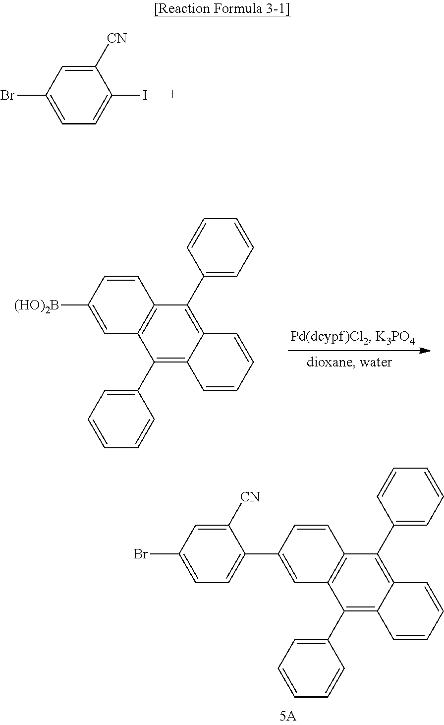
C1([CN])=CC(Br)=CC=C1I.C1=CC([(HO)2B])=CC2=C1C(C1=CC=CC=C1)=C1C(=C2C2=CC=CC=C2)C=CC=C1.C1=CC(C2=CC=C(Br)C=C2[CN])=CC2=C1C(C1=CC=CC=C1)=C1C(=C2C2=CC=CC=C2)C=CC=C1
